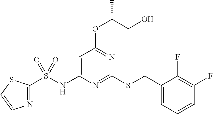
C1(CSC2=NC(NS(C3=NC=CS3)(=O)=O)=CC(OC(CO)C)=N2)=CC=CC(F)=C1F
